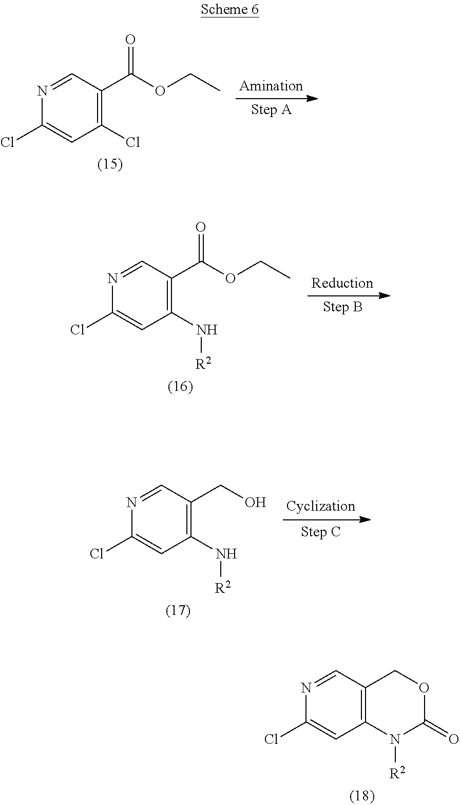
ClC1=CC(Cl)=C(C(OCC)=O)C=N1.ClC1=CC(N[R2])=C(C(OCC)=O)C=N1.ClC1=CC(N[R2])=C(CO)C=N1.ClC1=CC2=C(C=N1)COC(=O)N2[R2]
